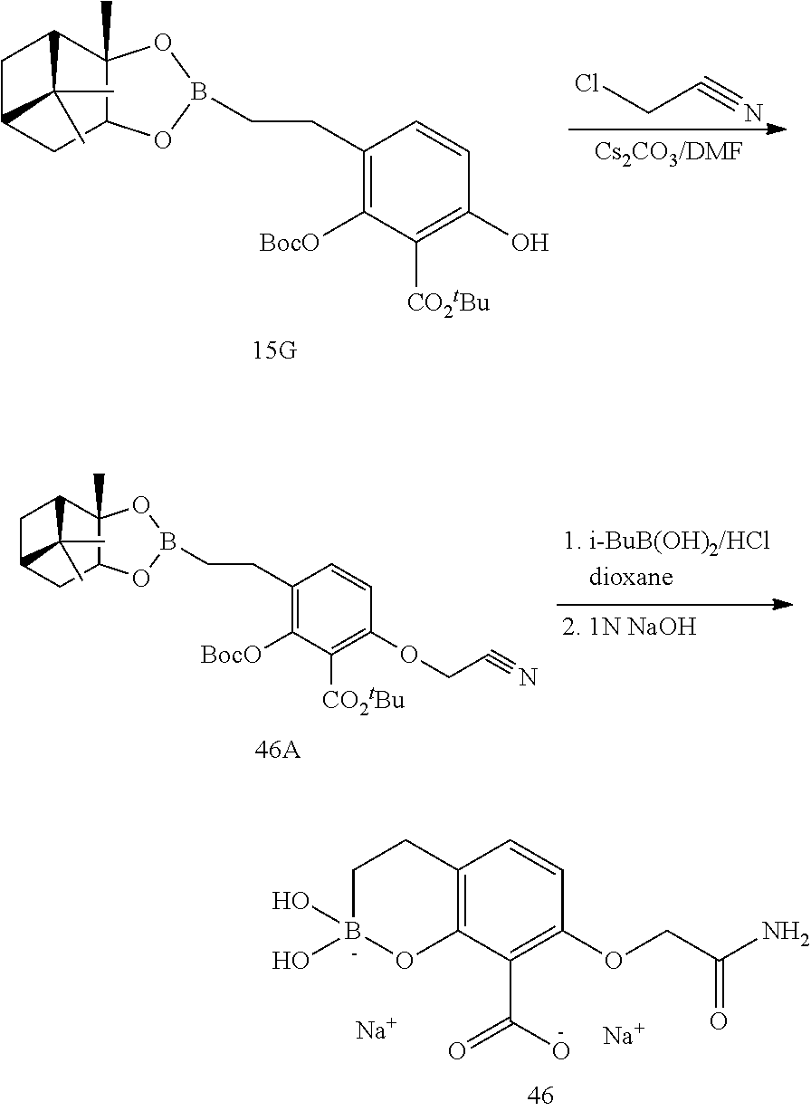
C1B(O)(O)OC2=C(C1)C=CC(OCC(N)=O)=C2C(=O)O.[Na].[Na].C1C2CC3C(C)(C1C2(C)C)OB(CCC1=C([BocO])C([CO2tBu])=C(O)C=C1)O3.ClCC#N.C1C2CC3C(C)(C1C2(C)C)OB(CCC1=C([BocO])C([CO2tBu])=C(OCC#N)C=C1)O3
